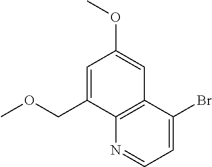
C1=C(Br)C2=C(N=C1)C(COC)=CC(OC)=C2
